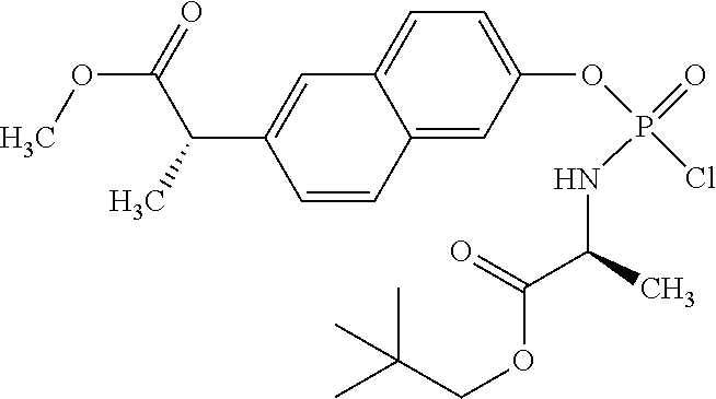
CC(C)(COC(=O)C(NP(=O)(OC1=CC=C2C(=C1)C=CC(C(C)C(=O)OC)=C2)Cl)C)C
